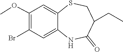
O(C1=C(Br)C=C2C(=C1)SCC(CC)C(=O)N2)C
